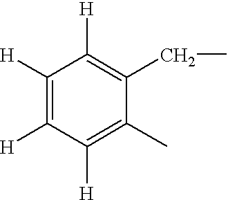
C1([H])=C([H])C([H])=C(C)C(CC)=C1[H]
